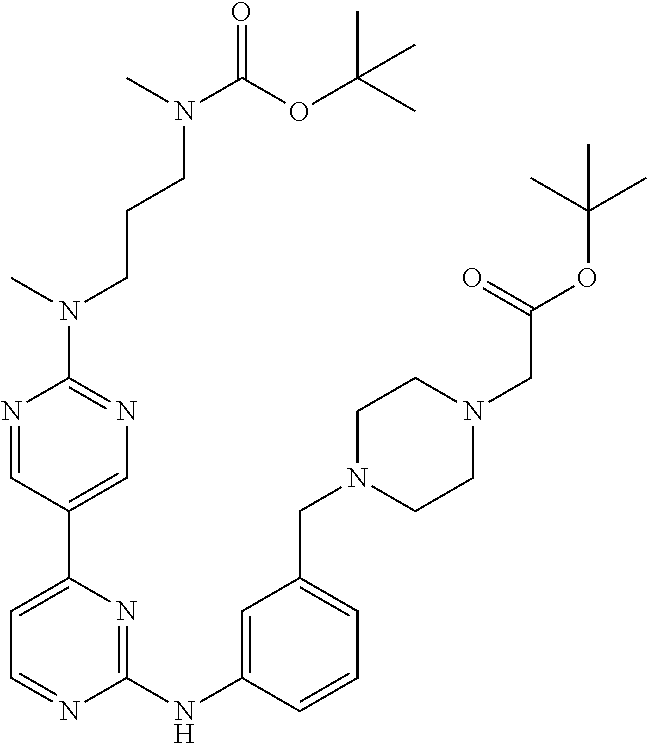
C1(NC2=CC(CN3CCN(CC(OC(C)(C)C)=O)CC3)=CC=C2)=NC(C2=CN=C(N(C)CCCN(C(OC(C)(C)C)=O)C)N=C2)=CC=N1
